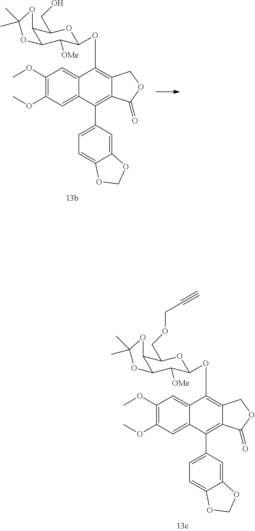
C1(OC)=C(OC)C=C2C(=C1)C(OC1C([OMe])C3C(C(CO)O1)OC(C)(C)O3)=C1C(=C2C2=CC=C3C(=C2)OCO3)C(=O)OC1.C1(OC)=C(OC)C=C2C(=C1)C(OC1C([OMe])C3C(C(COCC#C)O1)OC(C)(C)O3)=C1C(=C2C2=CC=C3C(=C2)OCO3)C(=O)OC1
